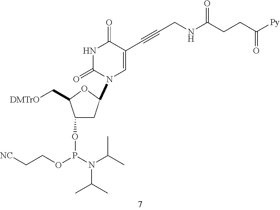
N1C(=O)N(C2CC(OP(OCC[NC])N(C(C)C)C(C)C)C(C[DMTrO])O2)C=C(C#CCNC(CCC([Py])=O)=O)C1=O
